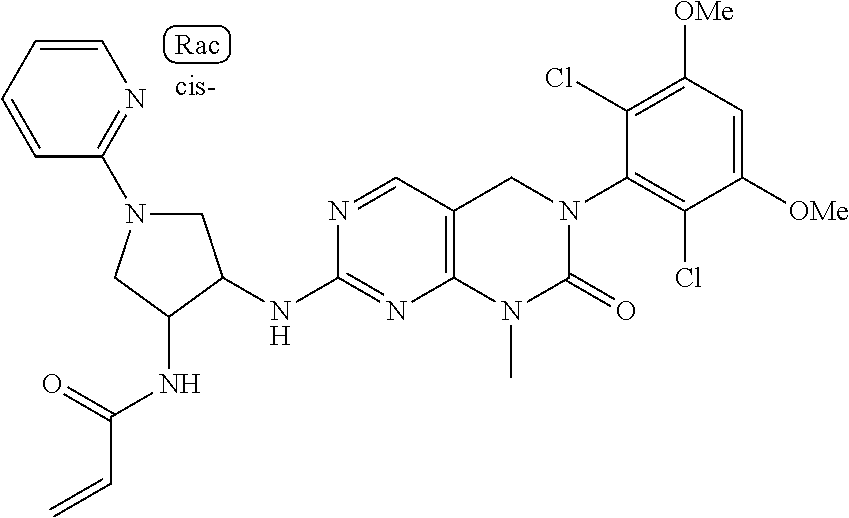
C1([OMe])=C(Cl)C(N2CC3=C(N(C)C2=O)N=C(NC2C(NC(C=C)=O)CN(C4=NC=CC=C4)C2)N=C3)=C(Cl)C([OMe])=C1
